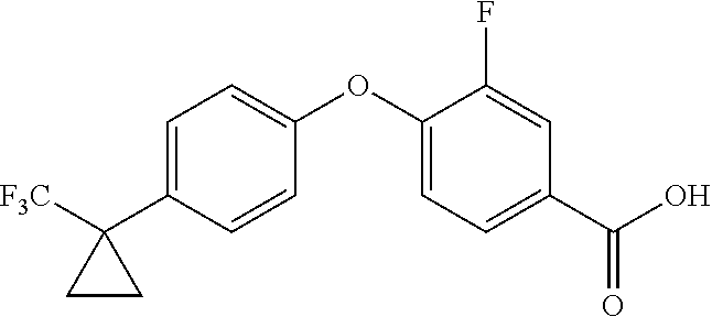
C1=C(C2([F3C])CC2)C=CC(OC2=CC=C(C(O)=O)C=C2F)=C1
